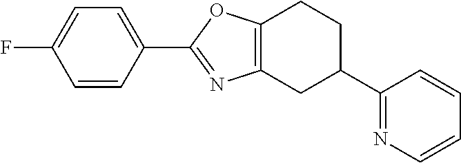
C1(F)=CC=C(C2=NC3=C(O2)CCC(C2=NC=CC=C2)C3)C=C1
